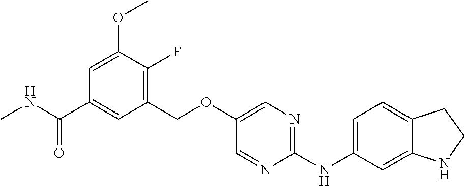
C1(COC2=CN=C(NC3=CC=C4C(=C3)NCC4)N=C2)=C(F)C(OC)=CC(C(NC)=O)=C1
